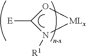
O1C([E])N([R1])[MLx]1
